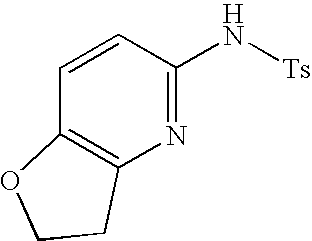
N1=C(N[Ts])C=CC2=C1CCO2
